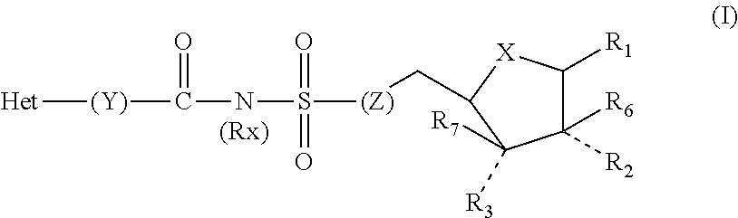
[Het][(Y)]C(=O)NS([(Z)]CC1[X]C([R1])C([R2])([R6])C1([R3])[R7])(=O)=O
